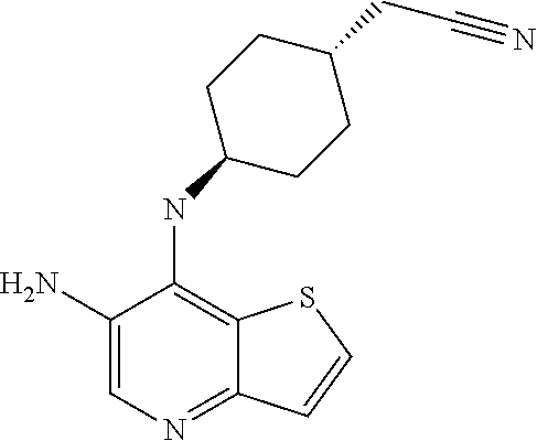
C1(N)=CN=C2C(=C1NC1CCC(CC#N)CC1)SC=C2
